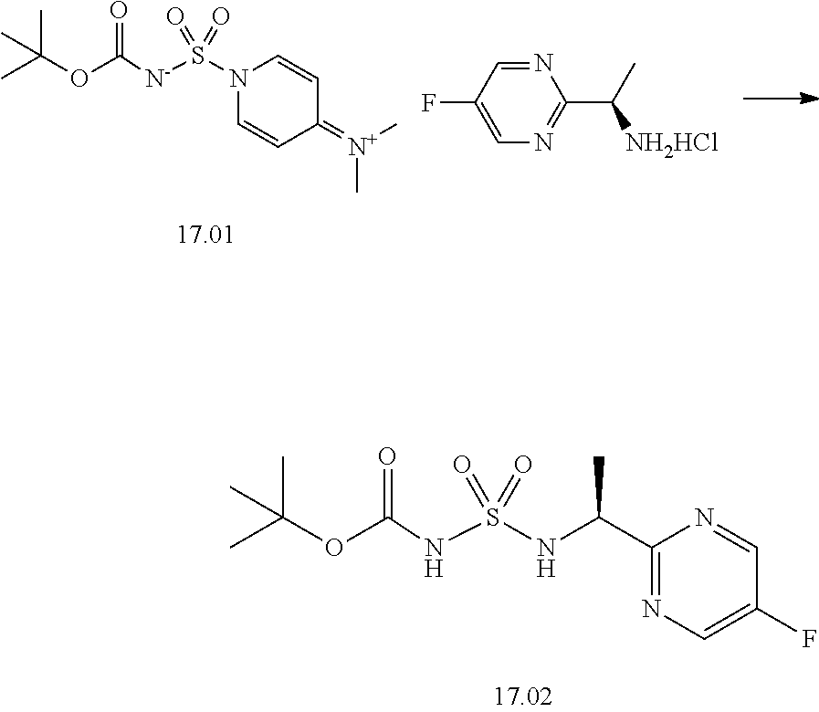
CC(OC([N-]S(N1C=CC(=[N+](C)C)C=C1)(=O)=O)=O)(C)C.N1=CC(F)=CN=C1C(C)[NH2HCl].CC(OC(NS(NC(C1=NC=C(F)C=N1)C)(=O)=O)=O)(C)C
